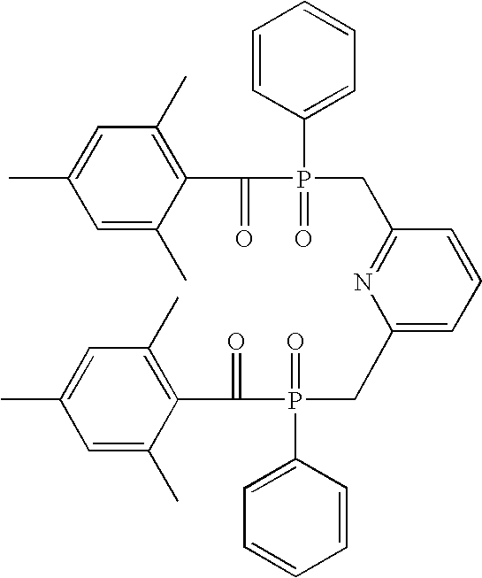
C1=C(C)C(C(=O)P(CC2=NC(CP(C(C3=C(C)C=C(C)C=C3C)=O)(=O)C3=CC=CC=C3)=CC=C2)(=O)C2=CC=CC=C2)=C(C)C=C1C
